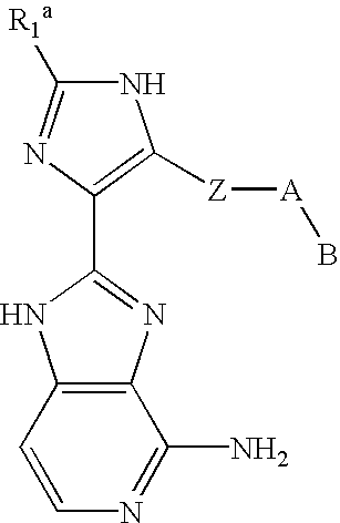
N1C([R1a])=NC(C2=NC3=C(N2)C=CN=C3N)=C1[Z][A]B
